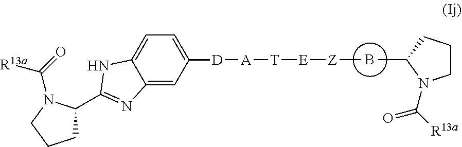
B.C12=CC([D][A][T][E][Z]C)=CC=C1NC(C1CCCN1C(=O)[R13a])=N2.CC1CCCN1C([R13a])=O
